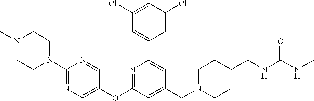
C1(Cl)=CC(Cl)=CC(C2=CC(CN3CCC(CNC(NC)=O)CC3)=CC(OC3=CN=C(N4CCN(C)CC4)N=C3)=N2)=C1
